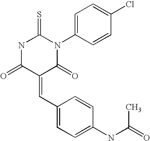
O=C1C(=CC2=CC=C(NC(=O)C)C=C2)C(=O)N(C2=CC=C(Cl)C=C2)C(=S)N1
